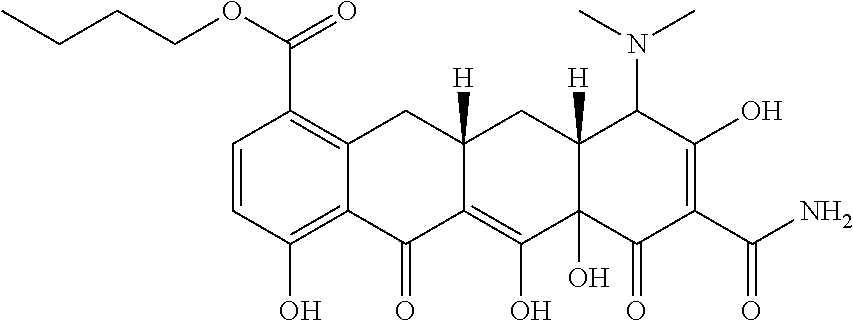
C1=CC(O)=C2C(=C1C(OCCCC)=O)CC1([H])C(=C(O)C3(O)C([H])(C1)C(N(C)C)C(O)=C(C(N)=O)C3=O)C2=O
